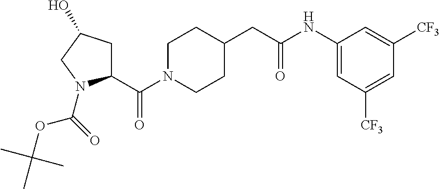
C1(C(N2CCC(CC(NC3=CC([CF3])=CC([CF3])=C3)=O)CC2)=O)CC(O)CN1C(=O)OC(C)(C)C
